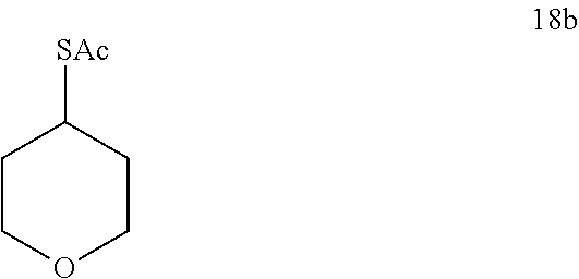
C1COCCC1[SAc]
